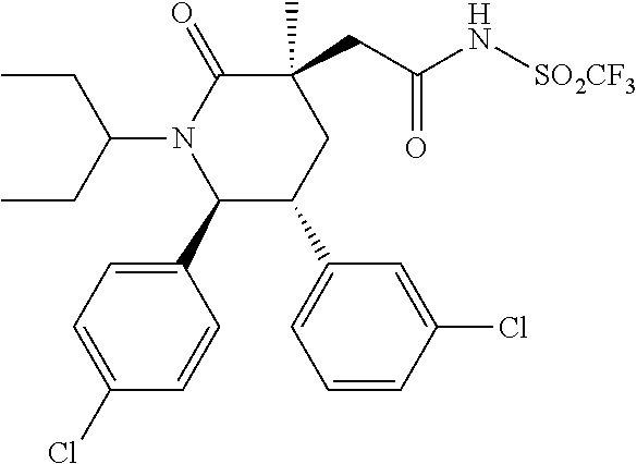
C1(C2=CC=C(Cl)C=C2)C(C2=CC=CC(Cl)=C2)CC(C)(CC(N[SO2CF3])=O)C(=O)N1C(CC)CC
